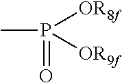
CP(=O)([OR8f])[OR9f]
